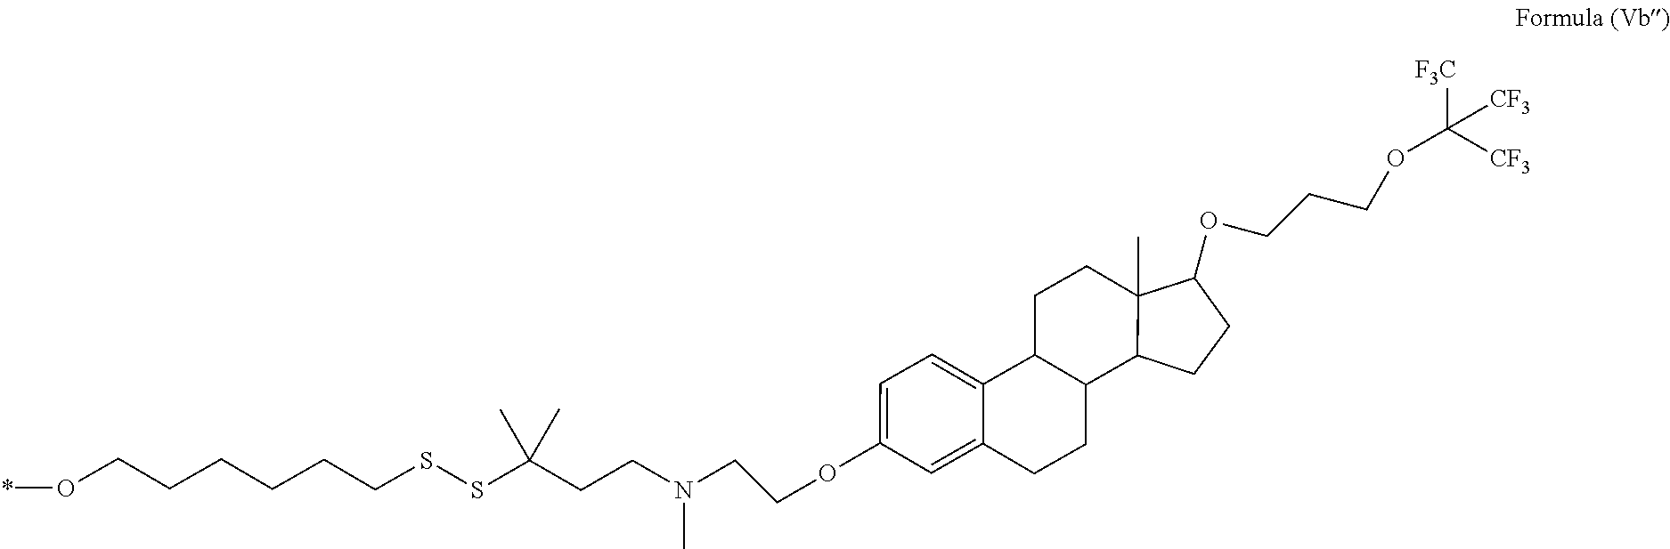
C1=C2C(=CC=C1OCCN(CCC(SSCCCCCCO*)(C)C)C)C1C(CC2)C2C(C)(CC1)C(OCCCOC([CF3])([F3C])[CF3])CC2
